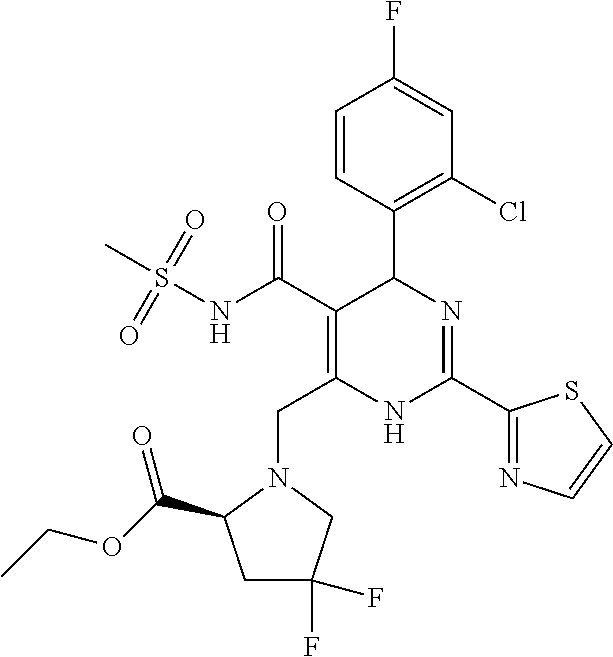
C1=CC(C2C(C(NS(C)(=O)=O)=O)=C(CN3C(C(OCC)=O)CC(F)(F)C3)NC(C3=NC=CS3)=N2)=C(Cl)C=C1F
